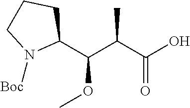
C1(C(C(C(O)=O)C)OC)CCCN1[Boc]
